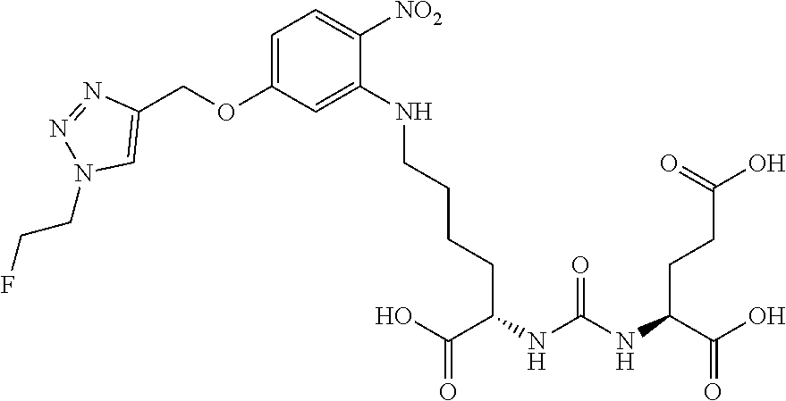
C1(NCCCCC(NC(=O)NC(C(=O)O)CCC(=O)O)C(=O)O)=CC(OCC2=CN(CCF)N=N2)=CC=C1[NO2]
